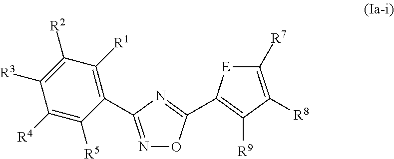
N1=C(C2=C([R1])C([R2])=C([R3])C([R4])=C2[R5])N=C(C2=C([R9])C([R8])=C([R7])[E]2)O1
